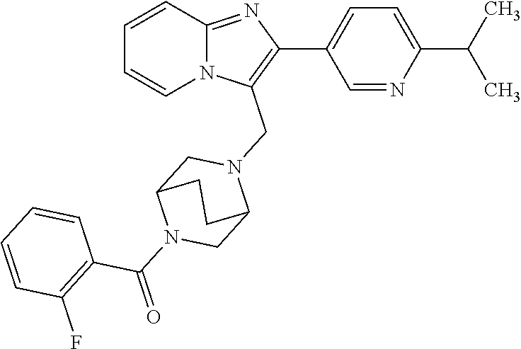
N12C(=NC(C3=CC=C(C(C)C)N=C3)=C1CN1CC3N(C(=O)C4=C(F)C=CC=C4)CC1CC3)C=CC=C2
